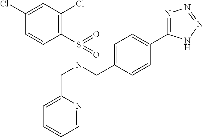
C1(S(N(CC2=CC=C(C3=NN=NN3)C=C2)CC2=CC=CC=N2)(=O)=O)=C(Cl)C=C(Cl)C=C1
